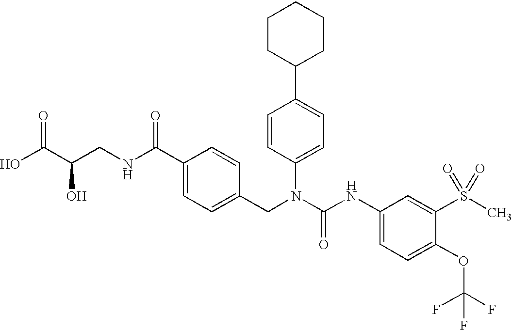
OC(C(CNC(C1=CC=C(CN(C(NC2=CC=C(OC(F)(F)F)C(S(C)(=O)=O)=C2)=O)C2=CC=C(C3CCCCC3)C=C2)C=C1)=O)O)=O
